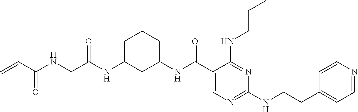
C1(NC(C2=CN=C(NCCC3=CC=NC=C3)N=C2NCCC)=O)CC(NC(=O)CNC(=O)C=C)CCC1
